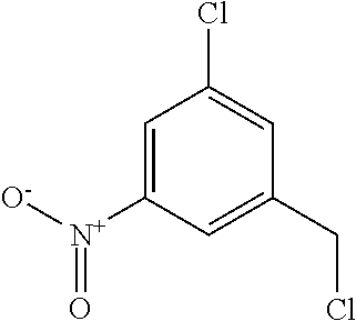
C1=C([N+]([O-])=O)C=C(CCl)C=C1Cl
